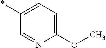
*C1=CC=C(OC)N=C1
